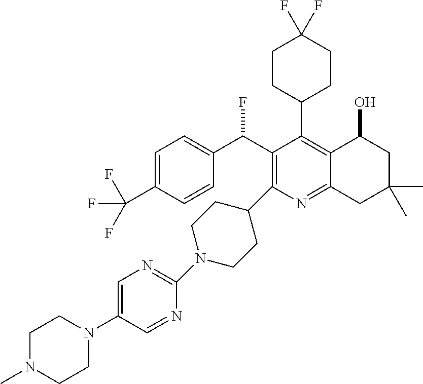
C1=C(C(F)(F)F)C=CC(C(C2=C(C3CCN(C4=NC=C(N5CCN(C)CC5)C=N4)CC3)N=C3C(=C2C2CCC(F)(F)CC2)C(O)CC(C)(C)C3)F)=C1
